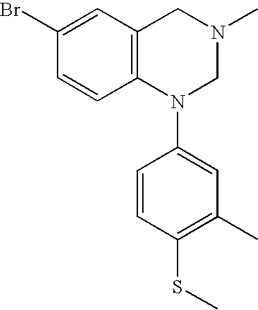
C1(Br)=CC2=C(C=C1)N(C1=CC(C)=C(SC)C=C1)CN(C)C2
